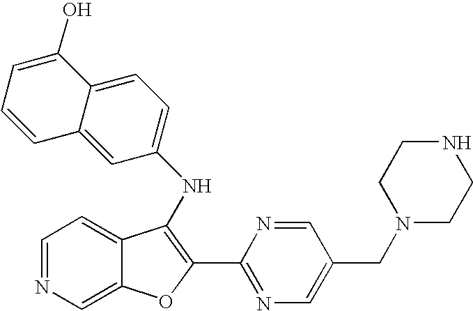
N(C1=C(C2=NC=C(CN3CCNCC3)C=N2)OC2=CN=CC=C21)C1=CC=C2C(=C1)C=CC=C2O
